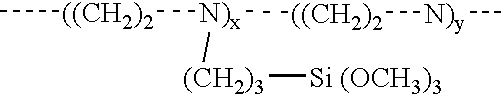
C[((CH2)2][N)x]([((CH2)2][N)y]C)[(CH2)3][Si (OCH3)3]
